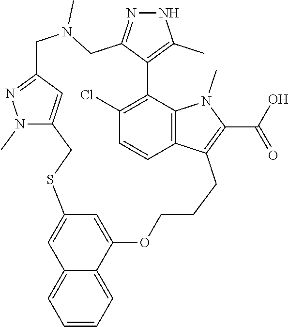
N1N=C2C(=C1C)C1=C(Cl)C=CC3=C1N(C)C(C(=O)O)=C3CCCOC1=CC(=CC3=CC=CC=C13)SCC1=CC(=NN1C)CN(C)C2
